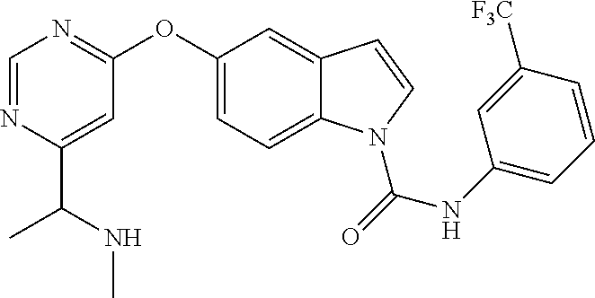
O(C1=CC=C2C(=C1)C=CN2C(=O)NC1=CC=CC([F3C])=C1)C1=NC=NC(C(NC)C)=C1
